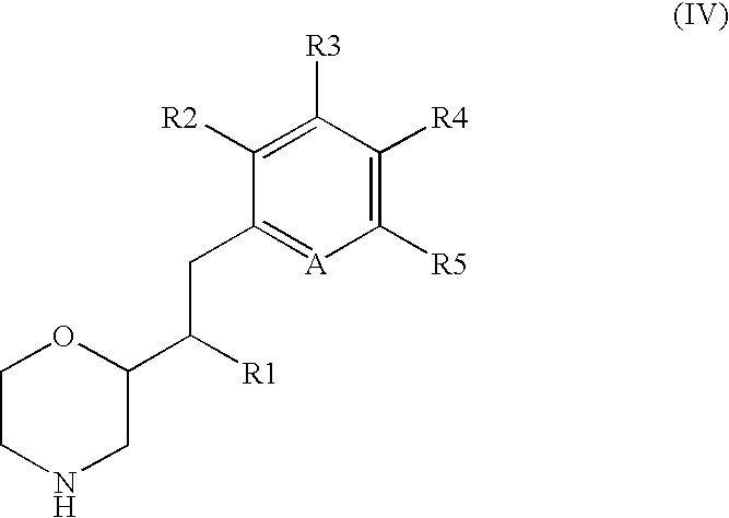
C1CNCC(C([R1])CC2=[A]C([R5])=C([R4])C([R3])=C2[R2])O1
